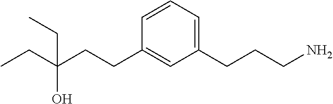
C1(CCCN)=CC=CC(CCC(CC)(O)CC)=C1
